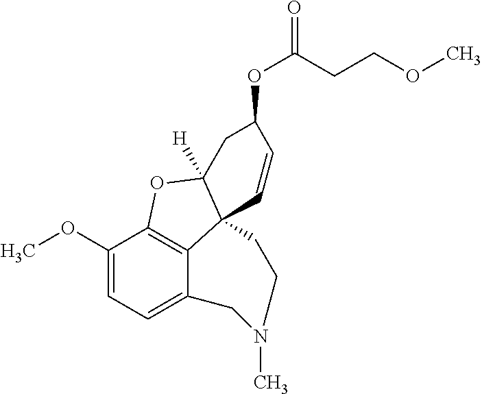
C1(OC)=CC=C2C3=C1OC1([H])C3(C=CC(OC(=O)CCOC)C1)CCN(C)C2
